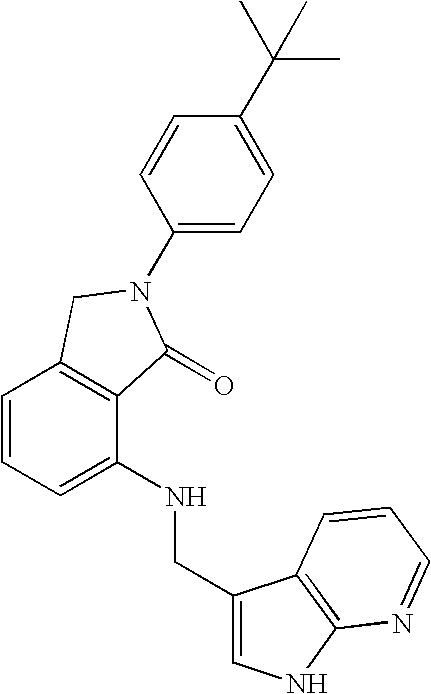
C1=CC=C(NCC2=CNC3=C2C=CC=N3)C2=C1CN(C1=CC=C(C(C)(C)C)C=C1)C2=O
